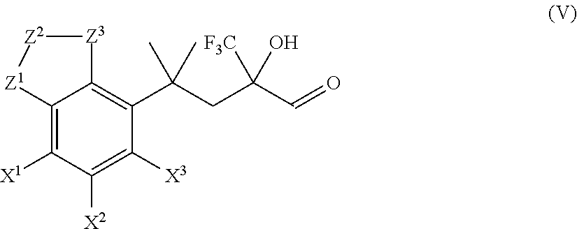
C12=C([X1])C([X2])=C([X3])C(C(CC(C=O)([F3C])O)(C)C)=C1[Z3][Z2][Z1]2
